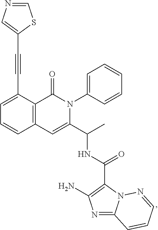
C12=C(C(C#CC3=CN=CS3)=CC=C1)C(=O)N(C1=CC=CC=C1)C(C(C)NC(C1=C(N)N=C3N1N=CC=C3)=O)=C2
